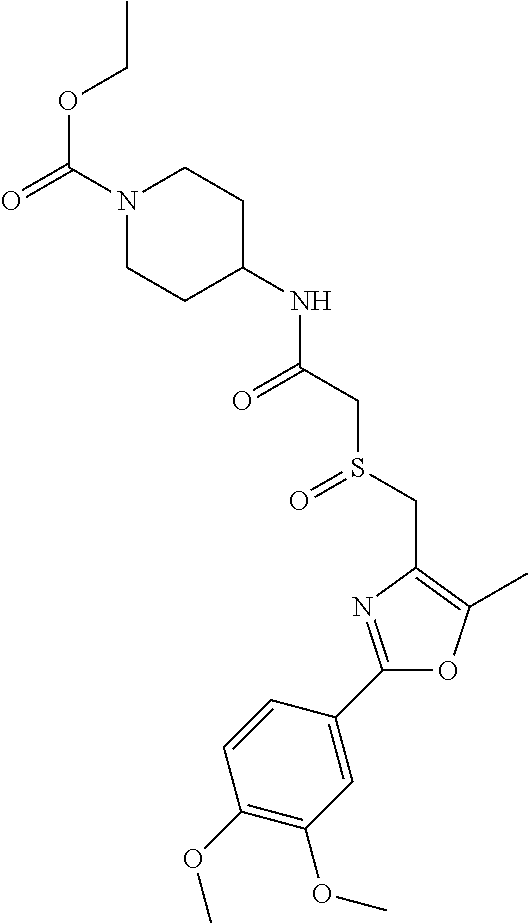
N1(C(=O)OCC)CCC(NC(CS(CC2=C(C)OC(C3=CC(OC)=C(OC)C=C3)=N2)=O)=O)CC1
